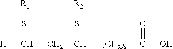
[H]C(CC(S[R2])[(CH2)x]C(O)=O)S[R1]
